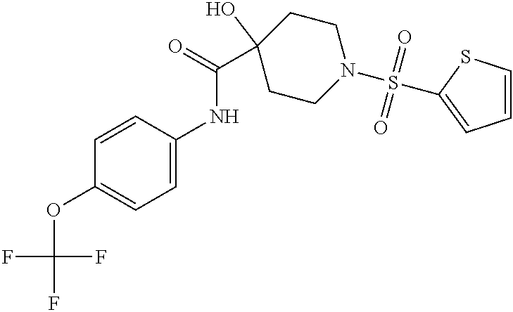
C1=CC(NC(C2(O)CCN(S(=O)(=O)C3=CC=CS3)CC2)=O)=CC=C1OC(F)(F)F
